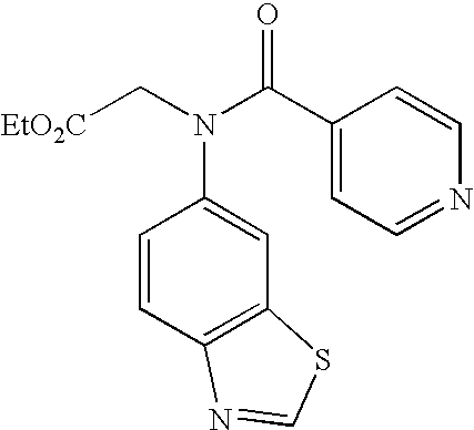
[EtO2C]CN(C(C1=CC=NC=C1)=O)C1=CC2=C(C=C1)N=CS2
